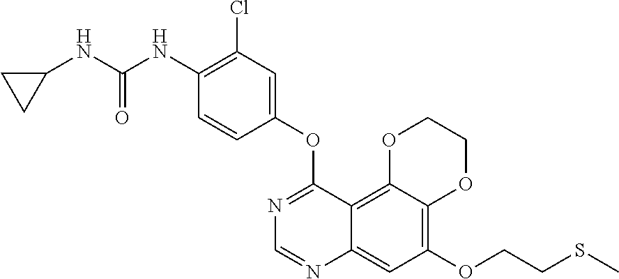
C12=C(OCCSC)C=C3C(=C1OCCO2)C(OC1=CC(Cl)=C(NC(NC2CC2)=O)C=C1)=NC=N3
